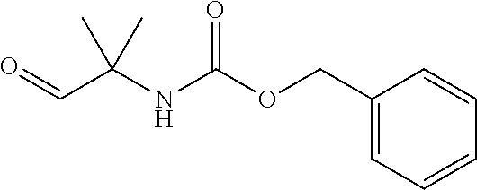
C1(COC(=O)NC(C=O)(C)C)=CC=CC=C1
